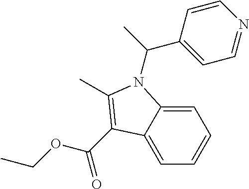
C(OCC)(=O)C1=C(C)N(C(C)C2=CC=NC=C2)C2=CC=CC=C21
